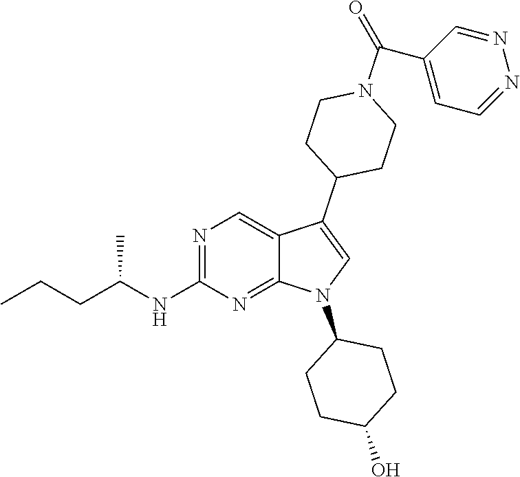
N1=C(NC(CCC)C)N=C2C(=C1)C(C1CCN(C(=O)C3=CC=NN=C3)CC1)=CN2C1CCC(O)CC1
